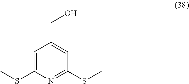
C1=C(SC)N=C(SC)C=C1CO
